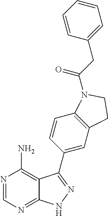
N1=CN=C2C(=C1N)C(C1=CC3=C(C=C1)N(C(CC1=CC=CC=C1)=O)CC3)=NN2
